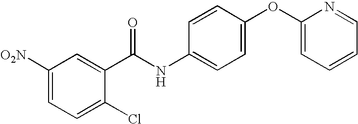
C1([O2N])=CC=C(Cl)C(C(NC2=CC=C(OC3=CC=CC=N3)C=C2)=O)=C1
